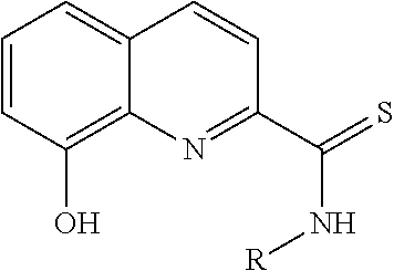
C1=CC(O)=C2C(=C1)C=CC(C(=S)N[R])=N2
